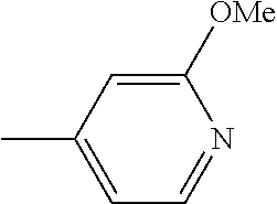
C1([OMe])=CC(C)=CC=N1
